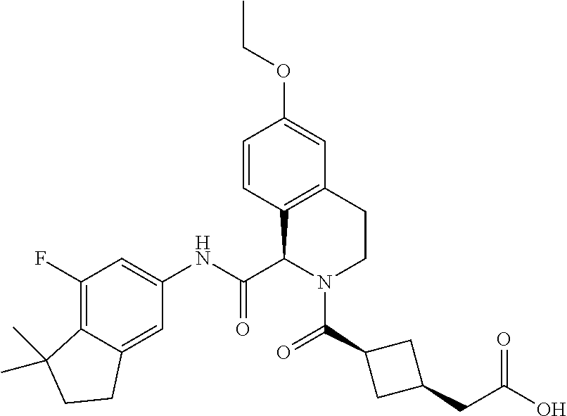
C1(F)=C2C(=CC(NC(C3N(C(C4CC(CC(O)=O)C4)=O)CCC4=C3C=CC(OCC)=C4)=O)=C1)CCC2(C)C
